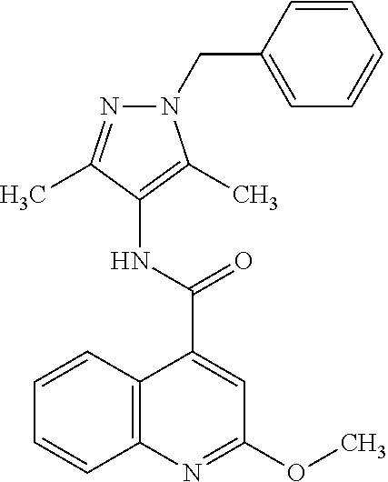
C12=C(N=C(OC)C=C1C(=O)NC1=C(C)N(CC3=CC=CC=C3)N=C1C)C=CC=C2
